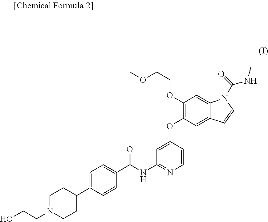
C1N(CCO)CCC(C2=CC=C(C(NC3=NC=CC(OC4=C(OCCOC)C=C5C(=C4)C=CN5C(=O)NC)=C3)=O)C=C2)C1
